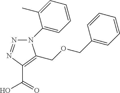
C(C1=C(COCC2=CC=CC=C2)N(C2=CC=CC=C2C)N=N1)(=O)O
